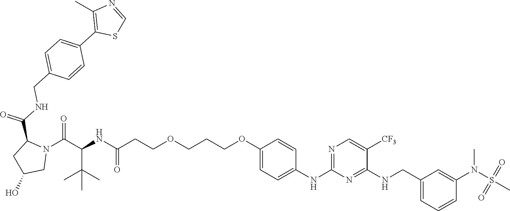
C(COCCCOC1=CC=C(NC2=NC=C([CF3])C(NCC3=CC=CC(N(C)S(C)(=O)=O)=C3)=N2)C=C1)C(NC(C(N1C(C(=O)NCC2=CC=C(C3=C(C)N=CS3)C=C2)CC(O)C1)=O)C(C)(C)C)=O
